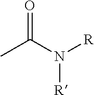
CC(N([R])[R])=O
